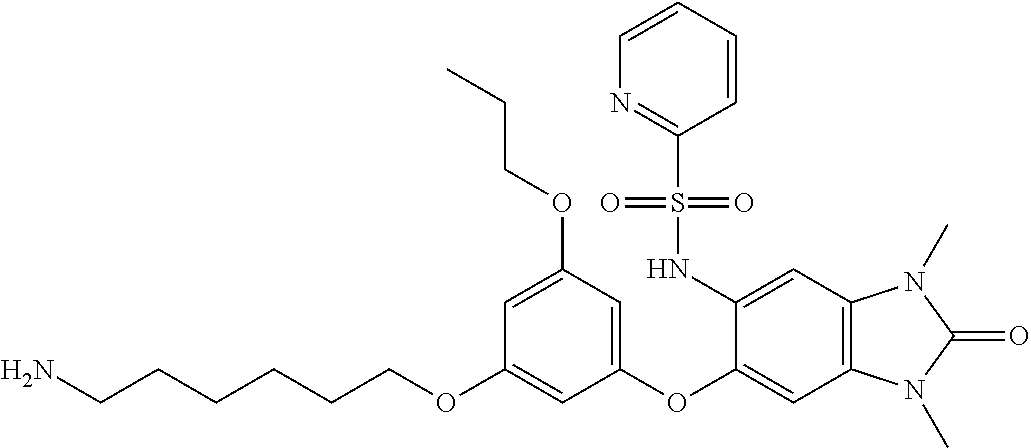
C(CCCOC1=CC(OC2=CC3=C(C=C2NS(C2=NC=CC=C2)(=O)=O)N(C)C(=O)N3C)=CC(OCCC)=C1)CCN
